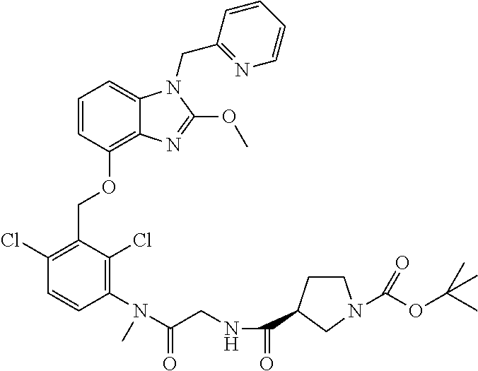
C1(Cl)=C(COC2=C3C(=CC=C2)N(CC2=NC=CC=C2)C(OC)=N3)C(Cl)=C(N(C(CNC(=O)C2CCN(C(OC(C)(C)C)=O)C2)=O)C)C=C1
